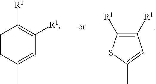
C1([R1])=C([R1])SC(C)=C1.C1=CC(C)=CC([R1])=C1[R1]
